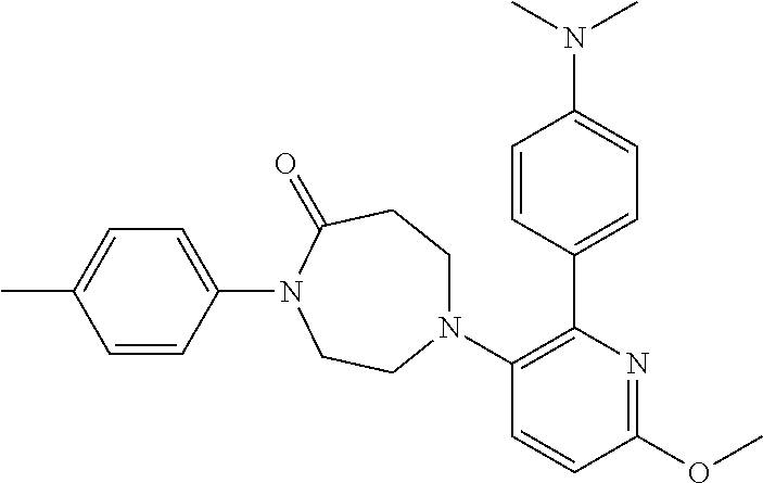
CC1=CC=C(N2C(=O)CCN(C3=C(C4=CC=C(N(C)C)C=C4)N=C(OC)C=C3)CC2)C=C1
